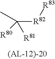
C([R82][R83])([R80])(C)[R81]
